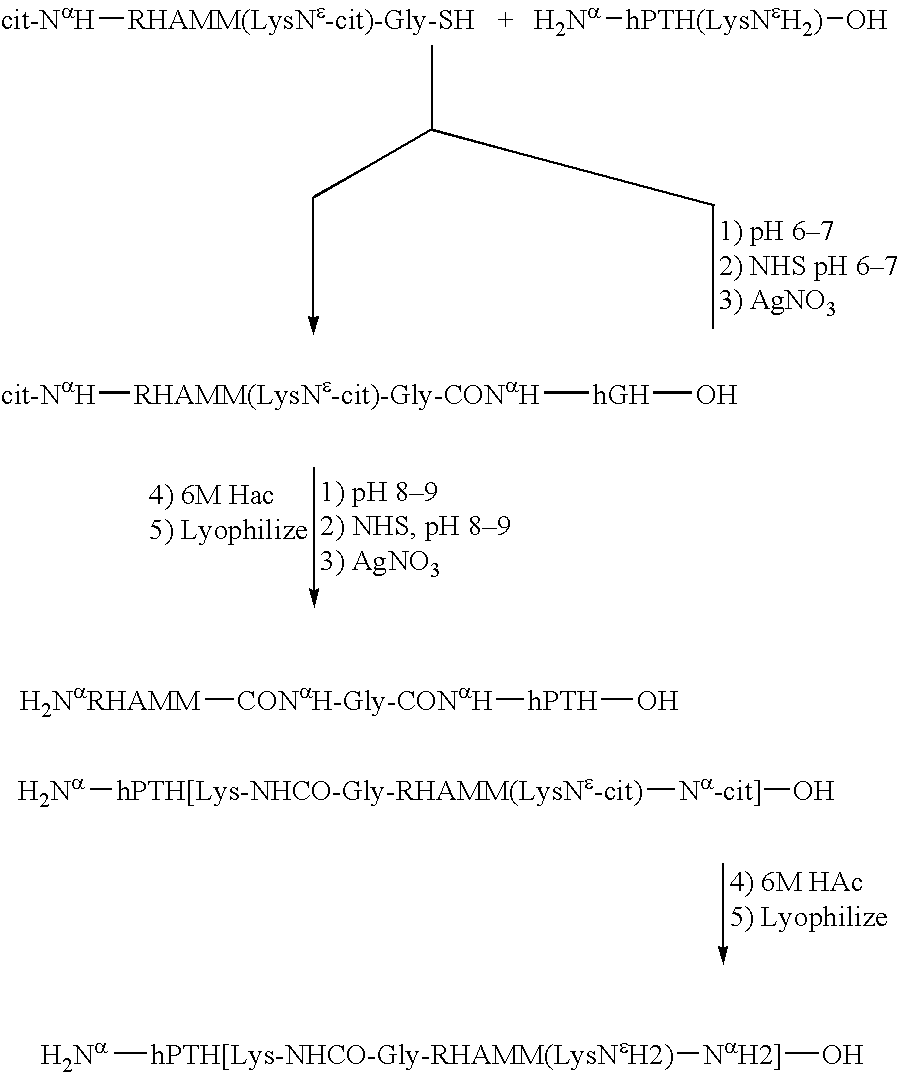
[cit-NaH][RHAMM(LysNe-cit)-Gly-SH].[Na][hPTH(LysNeH2)]O.[cit-NaH][RHAMM(LysNe-cit)-Gly-CONaH][hGH]O.[Na][hPTH[Lys-NHCO-Gly-RHAMM(LysNe-cit)][Na-cit]]O.[Na][hPTH[Lys-NHCO-Gly-RHAMM(LysNeH2)][NaH2]]O.[H2NaRHAMM][CONaH-Gly-CONaH][hPTH]O
